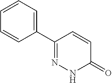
C1(C2=NNC(=O)C=C2)=CC=CC=C1
